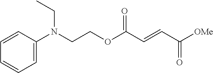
C1(N(CCOC(C=CC([OMe])=O)=O)CC)=CC=CC=C1
